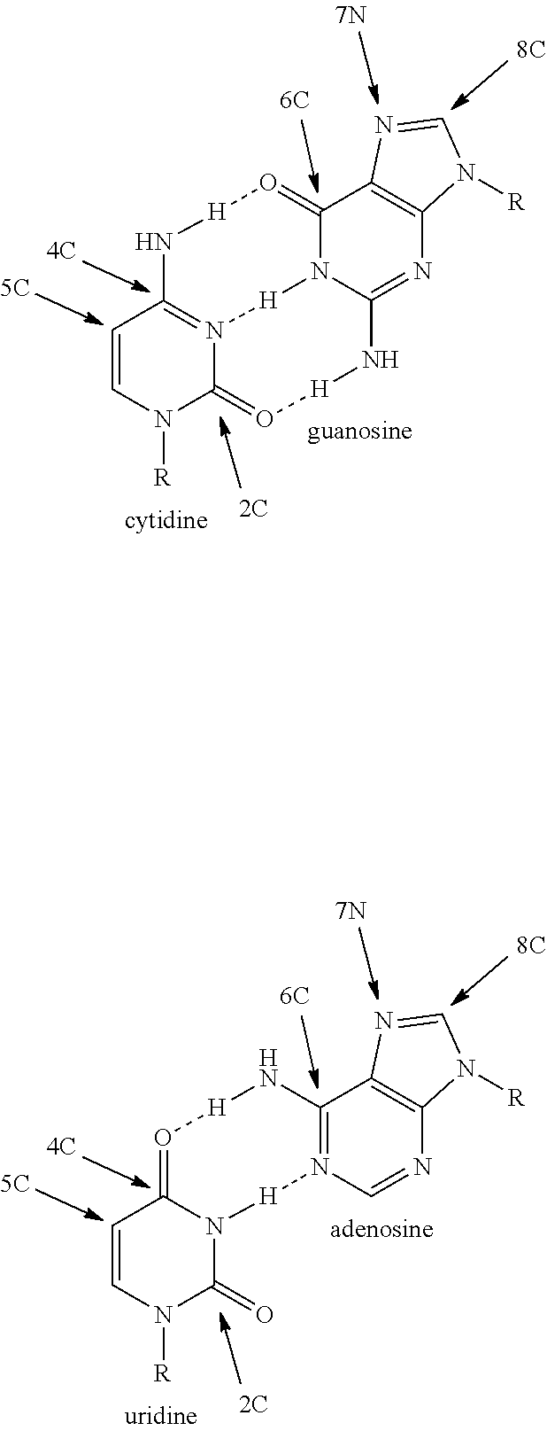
N1([R])C2=O[H]NC3=NC4=C(C5=O[H]NC(=N2[H]N35)C=C1)N=CN4[R].N1([R])C(=O)N2C(=O[H]NC3=N([H]2)C=NC2=C3N=CN2[R])C=C1
